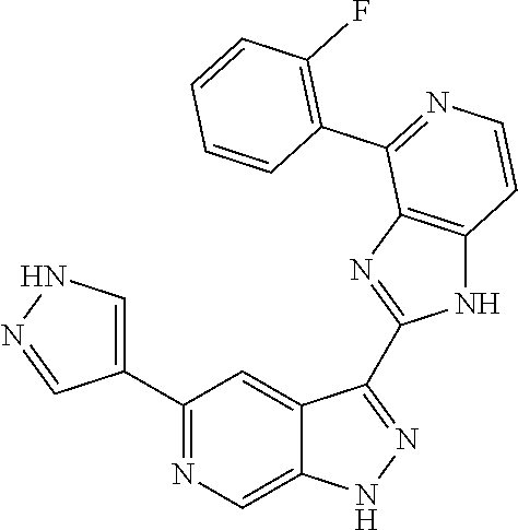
C1(C2=NC=C3C(=C2)C(C2=NC4=C(N2)C=CN=C4C2=C(F)C=CC=C2)=NN3)=CNN=C1
